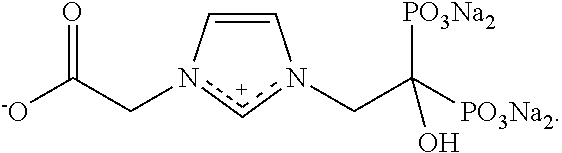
C1=Cn(CC([PO3Na2])([PO3Na2])O)cn1CC([-O])=O
